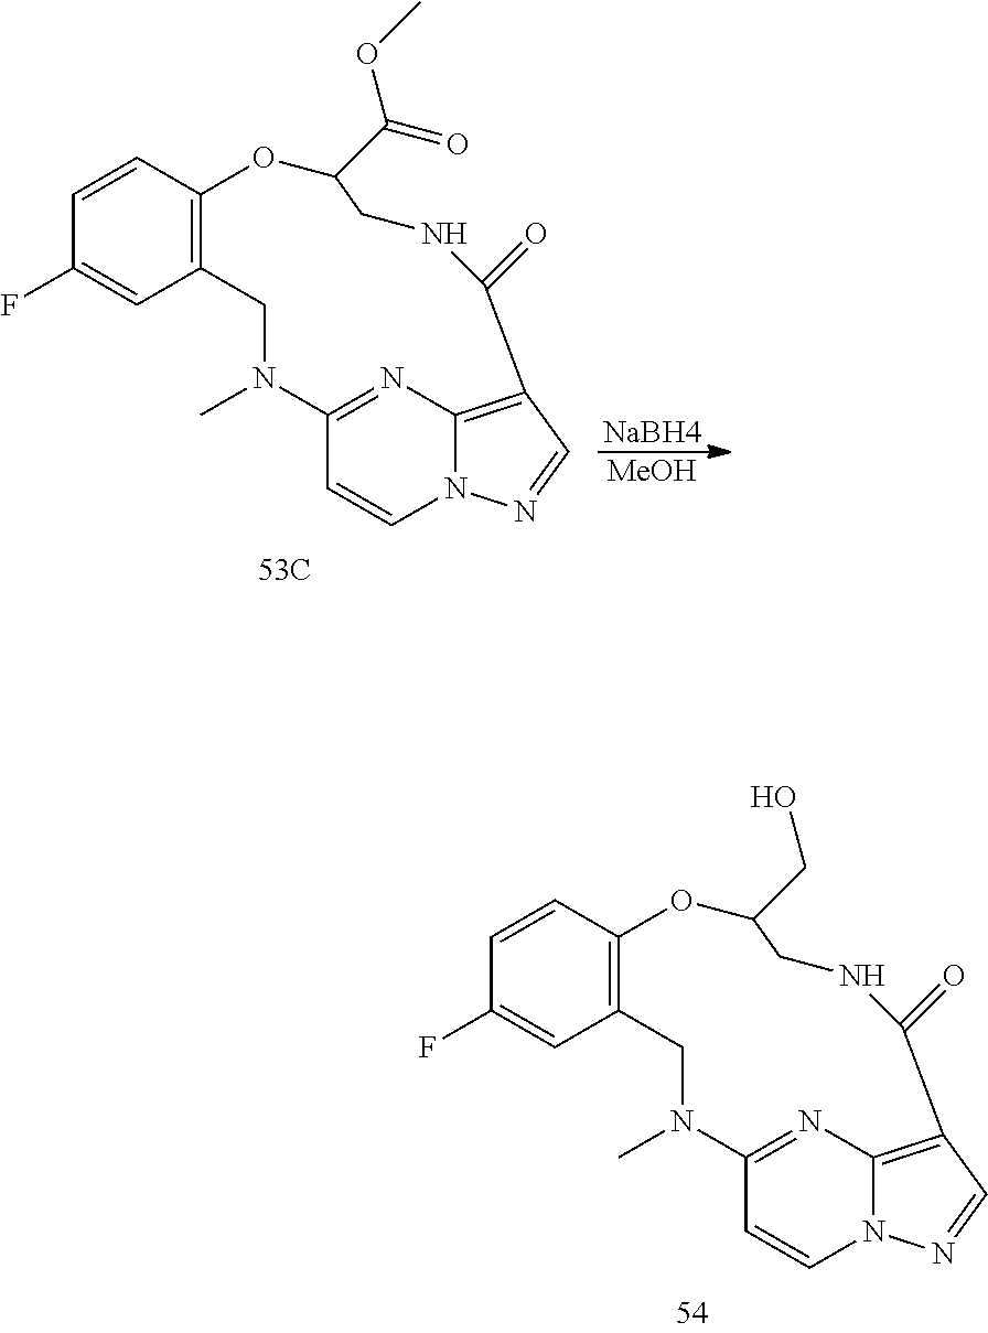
C12=C3C=NN1C=CC(=N2)N(C)CC1=C(C=CC(F)=C1)OC(C(=O)OC)CNC3=O.[NaBH4].[MeOH].C12=C3C=NN1C=CC(=N2)N(C)CC1=C(C=CC(F)=C1)OC(CO)CNC3=O
